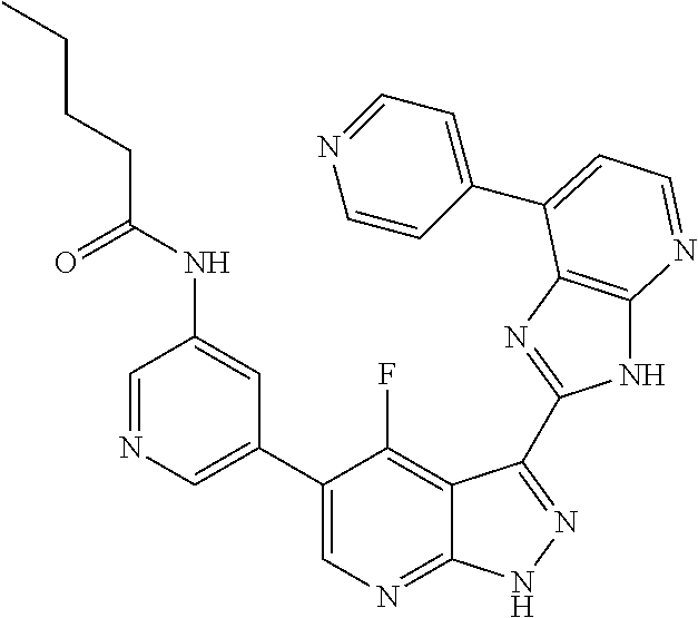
C1=NC=C(C2=CN=C3C(=C2F)C(C2=NC4=C(N2)N=CC=C4C2=CC=NC=C2)=NN3)C=C1NC(CCCC)=O
